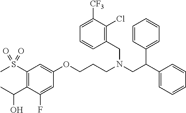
C1=C(F)C(C(C)O)=C(S(C)(=O)=O)C=C1OCCCN(CC(C1=CC=CC=C1)C1=CC=CC=C1)CC1=C(Cl)C([CF3])=CC=C1
